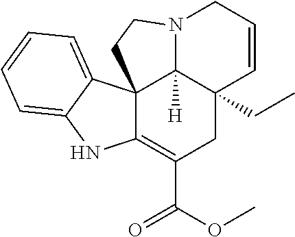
C1(C(OC)=O)=C2C3(C4([H])C(CC)(C1)C=CCN4CC3)C1=CC=CC=C1N2
